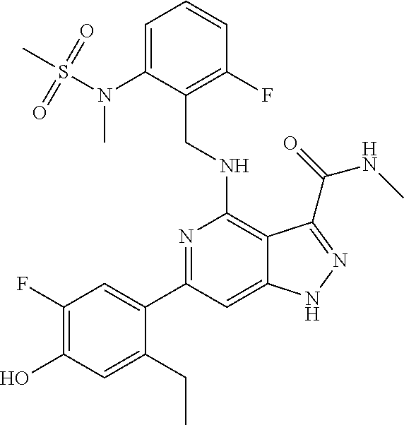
C1(N(S(C)(=O)=O)C)=CC=CC(F)=C1CNC1=C2C(=CC(C3=CC(F)=C(O)C=C3CC)=N1)NN=C2C(=O)NC
